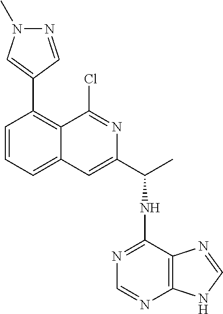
C1=CC=C2C(=C1C1=CN(C)N=C1)C(Cl)=NC(C(C)NC1=NC=NC3=C1N=CN3)=C2
